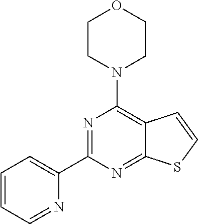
C1(C2=NC(N3CCOCC3)=C3C(=N2)SC=C3)=CC=CC=N1
